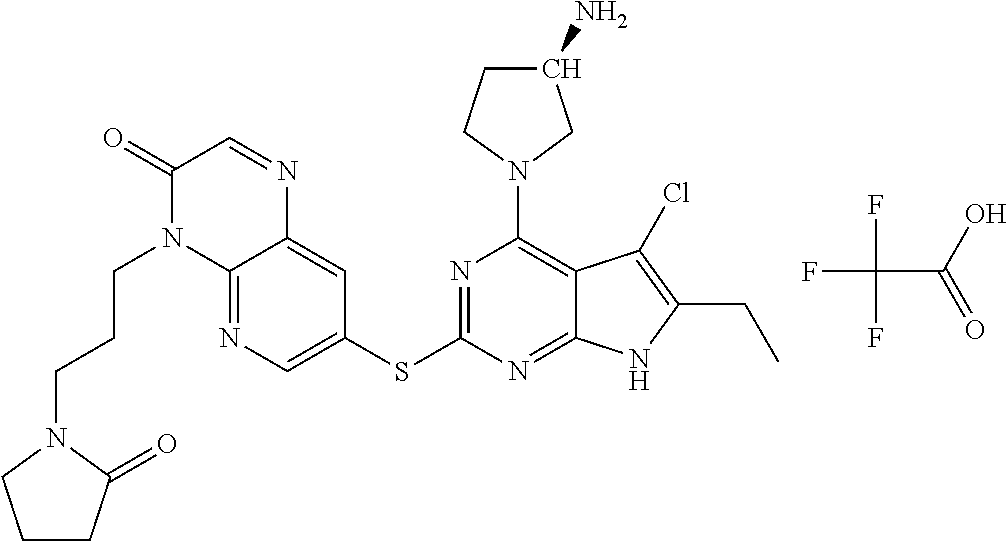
FC(C(O)=O)(F)F.N1=C2C(=CC(SC3=NC(N4CC(N)CC4)=C4C(=N3)NC(CC)=C4Cl)=C1)N=CC(=O)N2CCCN1CCCC1=O
